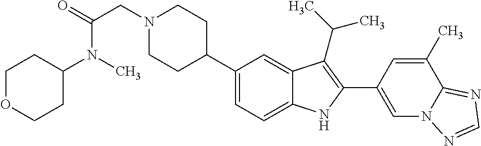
N1(CC(=O)N(C)C2CCOCC2)CCC(C2=CC=C3C(=C2)C(C(C)C)=C(C2=CN4C(=NC=N4)C(C)=C2)N3)CC1
